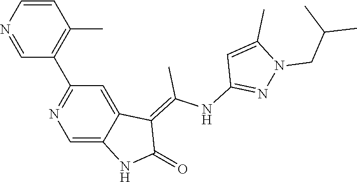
C1=CN=CC(C2=NC=C3C(=C2)C(=C(NC2=NN(CC(C)C)C(C)=C2)C)C(=O)N3)=C1C
